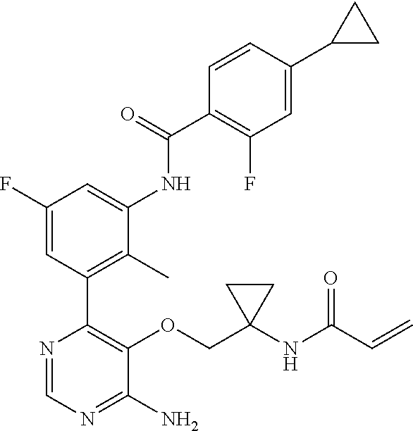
C1(COC2=C(C3=C(C)C(NC(C4=C(F)C=C(C5CC5)C=C4)=O)=CC(F)=C3)N=CN=C2N)(NC(C=C)=O)CC1
